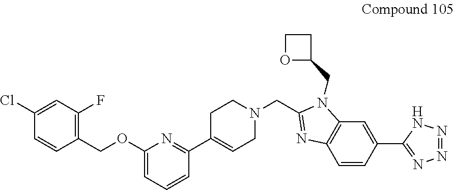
C1(Cl)=CC(F)=C(COC2=CC=CC(C3=CCN(CC4=NC5=C(N4CC4CCO4)C=C(C4=NN=NN4)C=C5)CC3)=N2)C=C1
